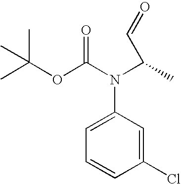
C1=CC(Cl)=CC(N(C(OC(C)(C)C)=O)C(C)C=O)=C1
